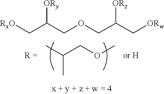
C(C)(C)COC.[ORy]C(COCC([ORz])C[ORw])C[RxO]
